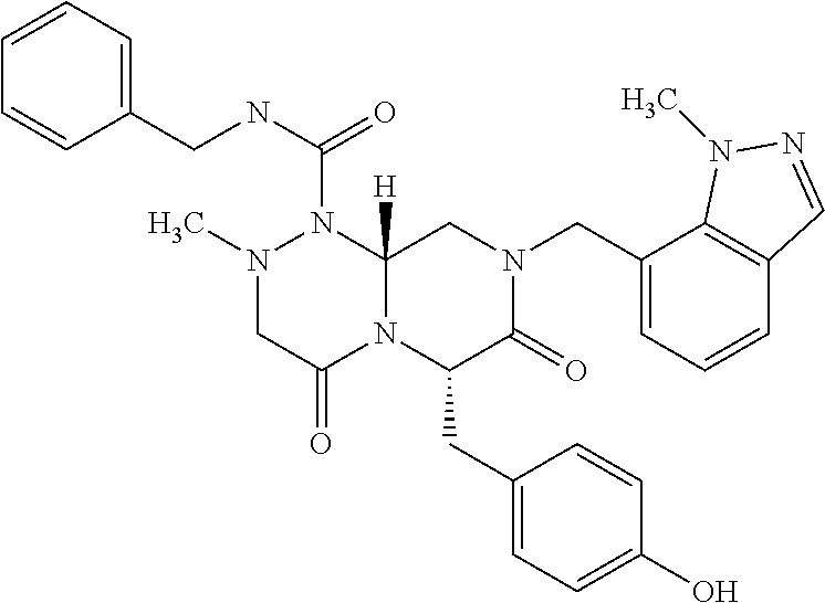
C1=CC=C(CNC(=O)N2N(C)CC(=O)N3C2([H])CN(CC2=CC=CC4=C2N(C)N=C4)C(=O)C3CC2=CC=C(O)C=C2)C=C1
